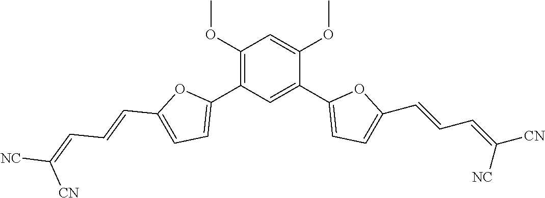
C1(OC)=C(C2=CC=C(C=CC=C([NC])[CN])O2)C=C(C2=CC=C(C=CC=C([CN])[NC])O2)C(OC)=C1
